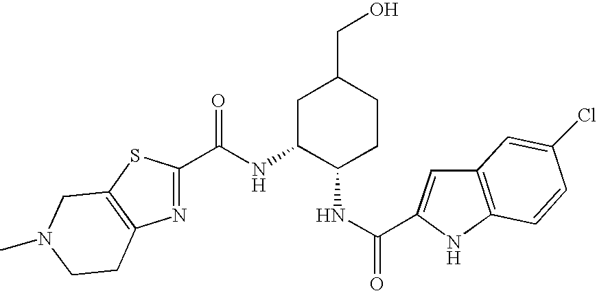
N(C1C(NC(=O)C2=CC3=C(N2)C=CC(Cl)=C3)CCC(CO)C1)C(=O)C1=NC2=C(S1)CN(C)CC2
